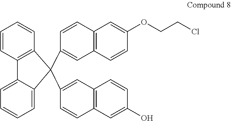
C12=C(C=CC(OCCCl)=C1)C=C(C1(C3=CC4=C(C=C3)C=C(O)C=C4)C3=C(C=CC=C3)C3=CC=CC=C31)C=C2
